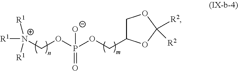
[R1][N+](COP(OCC1COC([R2])([R2])O1)(=O)[O-])([R1])[R1]
